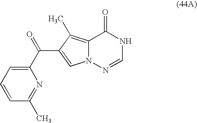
C1(=O)C2=C(C)C(C(=O)C3=CC=CC(C)=N3)=CN2N=CN1
